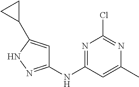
ClC1=NC(C)=CC(NC2=NNC(C3CC3)=C2)=N1
